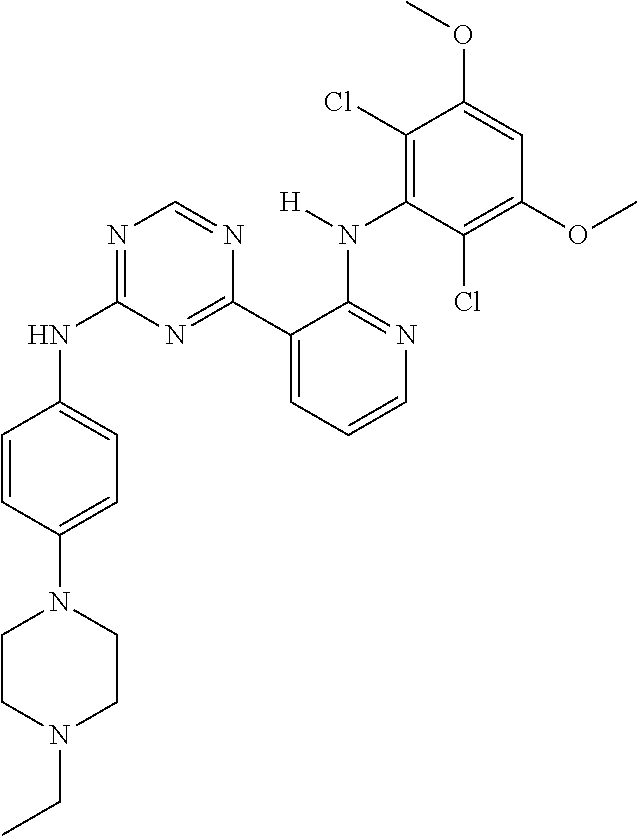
N1=C(NC2=CC=C(N3CCN(CC)CC3)C=C2)N=C(C2=CC=CN=C2N(C2=C(Cl)C(OC)=CC(OC)=C2Cl)[H])N=C1
